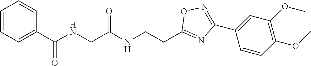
C1=CC=C(C(NCC(NCCC2=NC(C3=CC(OC)=C(OC)C=C3)=NO2)=O)=O)C=C1
